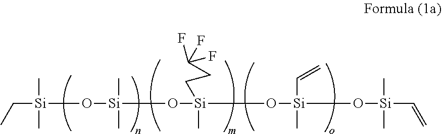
CC[Si](C)(C)O[Si](C)(C)O[Si](C)(CCC(F)(F)F)O[Si](C=C)(C)O[Si](C)(C)C=C
